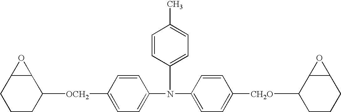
C1=C(N(C2=CC=C([CH2O]C3CCCC4C3O4)C=C2)C2=CC=C(C)C=C2)C=CC([OCH2]C2C3C(CCC2)O3)=C1
